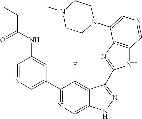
C1(C2=CN=CC(NC(CC)=O)=C2)=NC=C2C(=C1F)C(C1=NC3=C(N1)C=NC=C3N1CCN(C)CC1)=NN2
